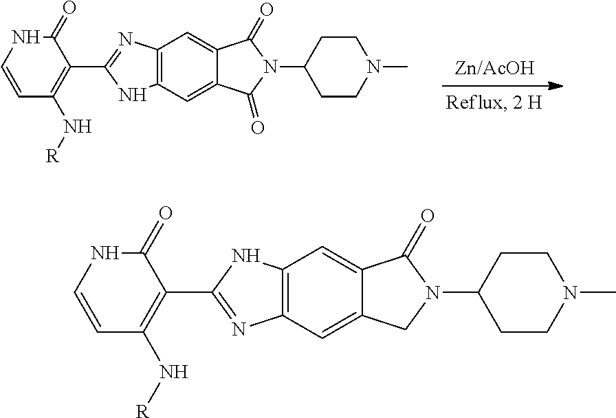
C1(=O)NC=CC(N[R])=C1C1=NC2=C(N1)C=C1C(=C2)C(=O)N(C2CCN(C)CC2)C1=O.C1(=O)NC=CC(N[R])=C1C1=NC2=C(N1)C=C1C(=C2)CN(C2CCN(C)CC2)C1=O
